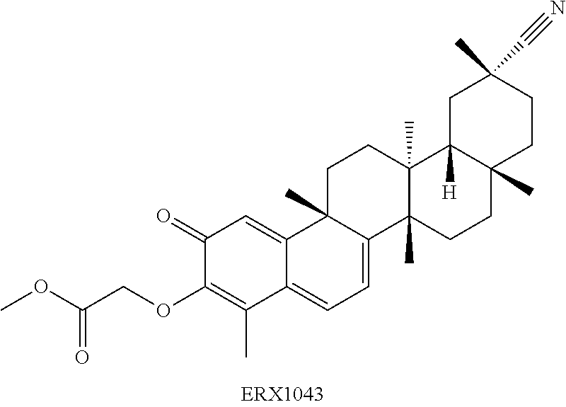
C1(=O)C(OCC(OC)=O)=C(C)C2=CC=C3C(C)(C2=C1)CCC1(C)C3(C)CCC2(C)C1([H])CC(C)(C#N)CC2
